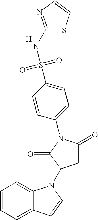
C1=CC=C2C(=C1)N(C1CC(=O)N(C3=CC=C(S(=O)(=O)NC4=NC=CS4)C=C3)C1=O)C=C2.[H]
